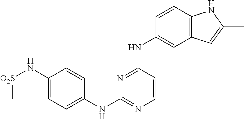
C1(N[O2S]C)=CC=C(NC2=NC=CC(NC3=CC4=C(C=C3)NC(C)=C4)=N2)C=C1
